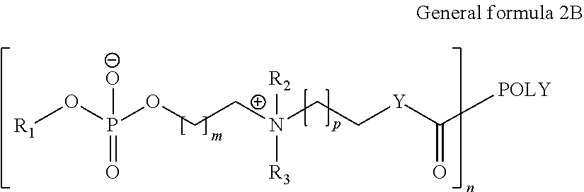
[R1]OP(OCCN(CC[Y]C([POLY])=O)([R2])[R3])([O-])=O
